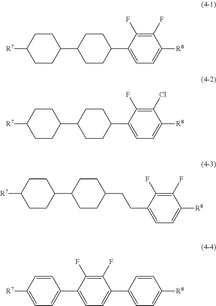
C1CC(C2CCC(C3=CC=C([R8])C(F)=C3F)CC2)CCC1[R7].C1CC(C2CCC(C3=CC=C([R8])C(Cl)=C3F)CC2)CCC1[R7].C1CC(C2CCC(CCC3=CC=C([R8])C(F)=C3F)CC2)CCC1[R7].C1=C([R7])C=CC(C2=CC=C(C3=CC=C([R8])C=C3)C(F)=C2F)=C1
